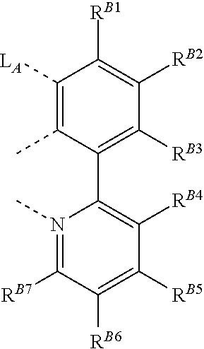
C1([LA])=C(C)C(C2=C([RB4])C([RB5])=C([RB6])C([RB7])=N2C)=C([RB3])C([RB2])=C1[RB1]
